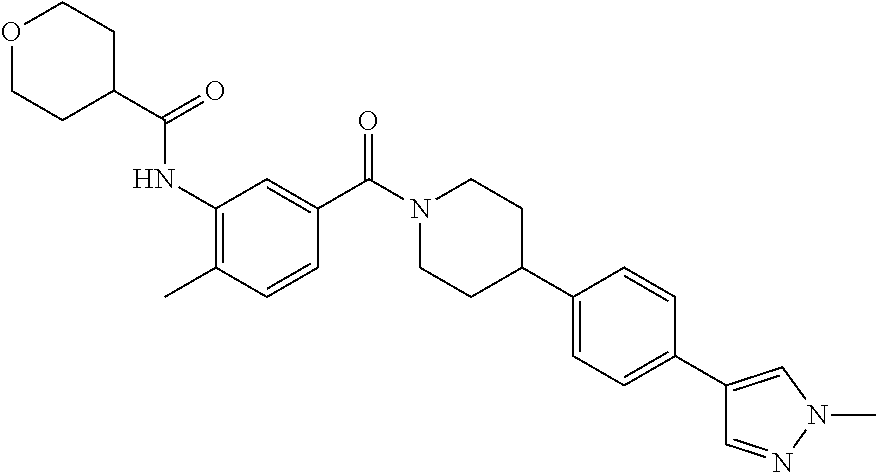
O1CCC(C(=O)NC2=C(C)C=CC(C(N3CCC(C4=CC=C(C5=CN(C)N=C5)C=C4)CC3)=O)=C2)CC1
